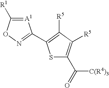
[A1]1=C([R1])ON=C1C1=C([R5])C([R5])=C(C(=O)[C(R4)3])S1
